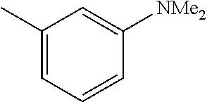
C1(C)=CC=CC([NMe2])=C1
